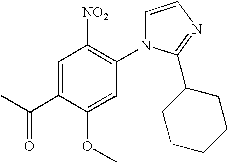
C1=CN=C(C2CCCCC2)N1C1=C([NO2])C=C(C(C)=O)C(OC)=C1
